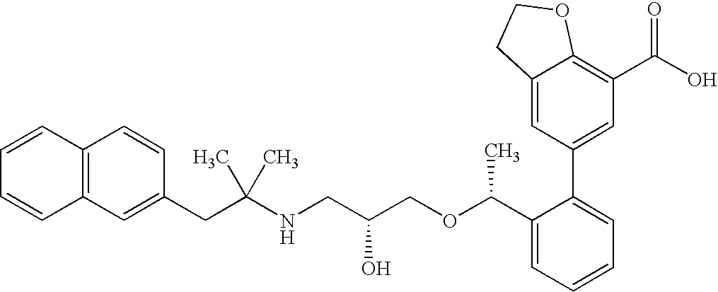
C12=C(C=CC(CC(NCC(COC(C3=CC=CC=C3C3=CC(C(O)=O)=C4C(=C3)CCO4)C)O)(C)C)=C1)C=CC=C2
